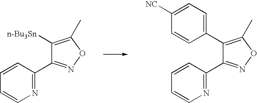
N1=C(C2=NOC(C)=C2[n-Bu3Sn])C=CC=C1.N1=C(C2=NOC(C)=C2C2=CC=C([NC])C=C2)C=CC=C1
